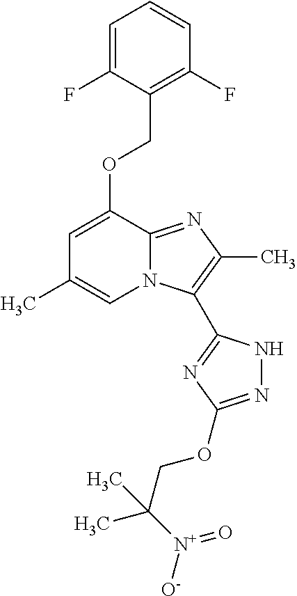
C1=C(F)C(COC2=CC(C)=CN3C2=NC(C)=C3C2=NC(OCC([N+]([O-])=O)(C)C)=NN2)=C(F)C=C1
